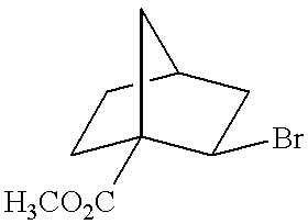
C1C2([H3CO2C])C(Br)CC(C1)C2
